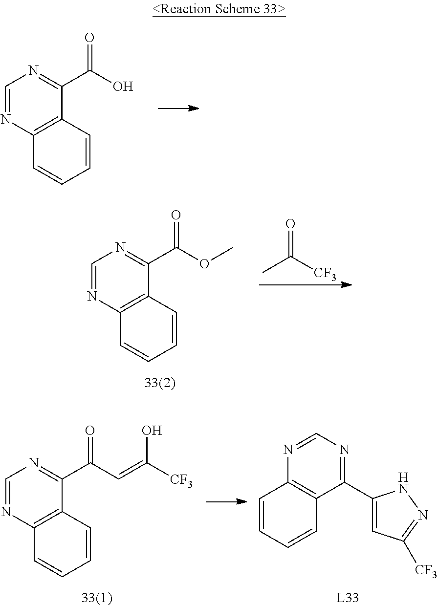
C1=NC2=C(C(C(O)=O)=N1)C=CC=C2.O=C([CF3])C.C1=NC2=C(C(C(OC)=O)=N1)C=CC=C2.C1(C2=CC([CF3])=NN2)=NC=NC2=C1C=CC=C2.C1=NC2=C(C(C(C=C([CF3])O)=O)=N1)C=CC=C2
